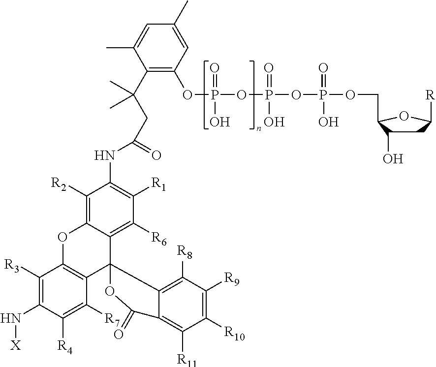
P(=O)(O)(OP(=O)(O)OP(O)(=O)OCC1C(O)CC([R])O1)OC1=C(C(CC(NC2=C([R1])C([R6])=C3C(=C2[R2])OC2=C(C([R7])=C([R4])C(N[X])=C2[R3])C32C3=C([R8])C([R9])=C([R10])C([R11])=C3C(=O)O2)=O)(C)C)C(C)=CC(C)=C1
